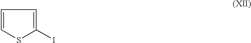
C1=CSC(I)=C1
